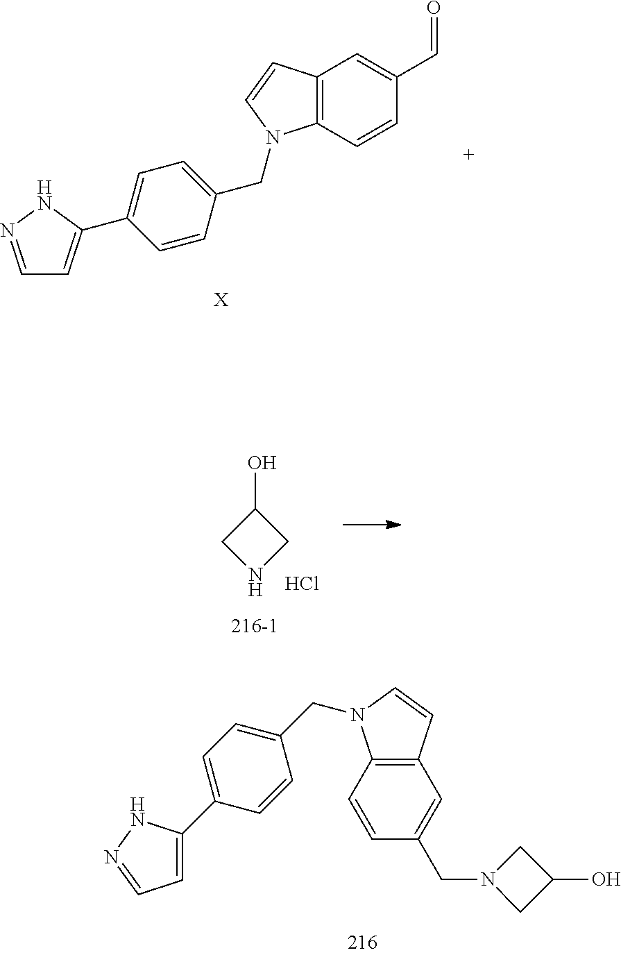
C12=C(C=CC(C=O)=C1)N(CC1=CC=C(C3=CC=NN3)C=C1)C=C2.[X].C1NCC1O.Cl.C1(CN2C3=C(C=C2)C=C(CN2CC(O)C2)C=C3)=CC=C(C2=CC=NN2)C=C1
